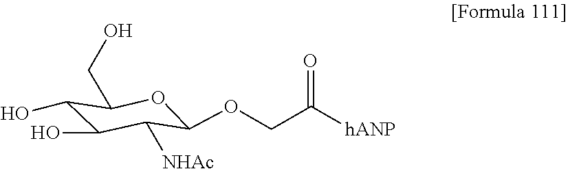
C(COC1C([NHAc])C(O)C(O)C(CO)O1)(=O)[hANP]
